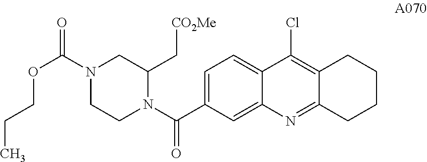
C1=C(C(N2C(C[CO2Me])CN(C(=O)OCCC)CC2)=O)C=C2C(=C1)C(Cl)=C1C(=N2)CCCC1
